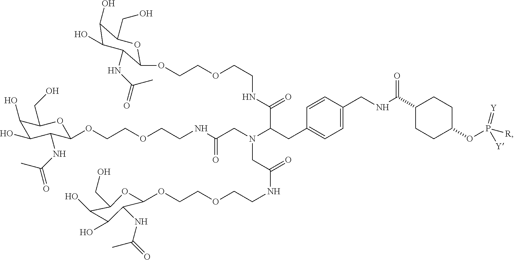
C(NCCOCCOC1C(NC(=O)C)C(O)C(O)C(CO)O1)(=O)CN(CC(NCCOCCOC1C(NC(=O)C)C(O)C(O)C(CO)O1)=O)C(CC1=CC=C(CNC(C2CCC(OP([R])(=[Y])[Y])CC2)=O)C=C1)C(NCCOCCOC1C(NC(=O)C)C(O)C(O)C(CO)O1)=O
